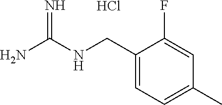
C1(CNC(N)=N)=CC=C(C)C=C1F.Cl
